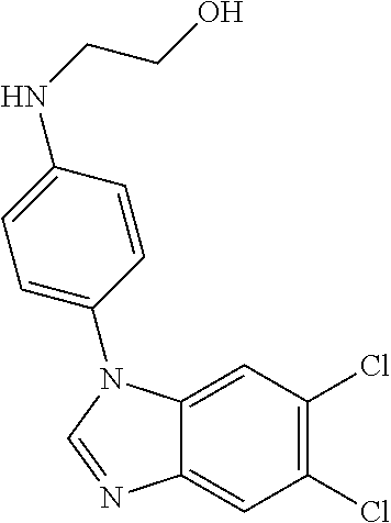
C1(Cl)=C(Cl)C=C2C(=C1)N=CN2C1=CC=C(NCCO)C=C1
